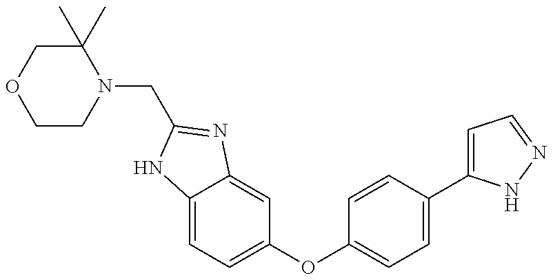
C1C(C)(C)N(CC2=NC3=CC(OC4=CC=C(C5=CC=NN5)C=C4)=CC=C3N2)CCO1
